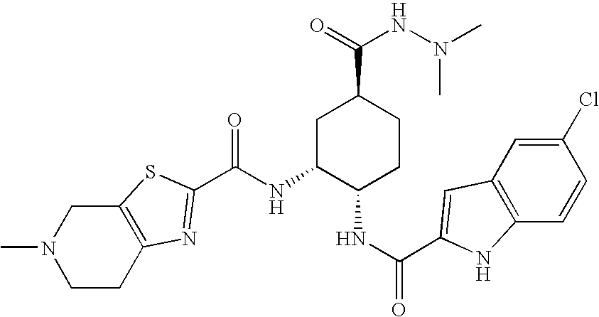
CN1CCC2=C(C1)SC(C(NC1C(NC(=O)C3=CC4=C(C=CC(Cl)=C4)N3)CCC(C(=O)NN(C)C)C1)=O)=N2
